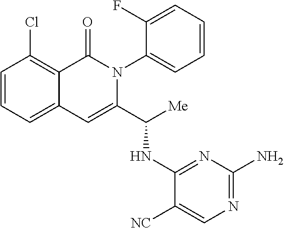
C1(Cl)=C2C(=CC=C1)C=C(C([Me])NC1=NC(N)=NC=C1[NC])N(C1=CC=CC=C1F)C2=O
